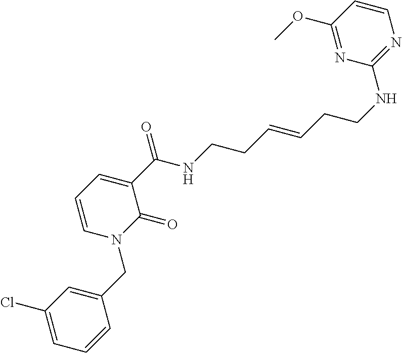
C1(Cl)=CC=CC(CN2C(=O)C(C(=O)NCCC=CCCNC3=NC=CC(OC)=N3)=CC=C2)=C1
